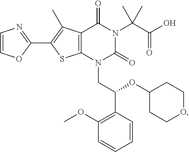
C12=C(N(CC(C3=C(OC)C=CC=C3)OC3CCOCC3)C(=O)N(C(C(O)=O)(C)C)C1=O)SC(C1=NC=CO1)=C2C
